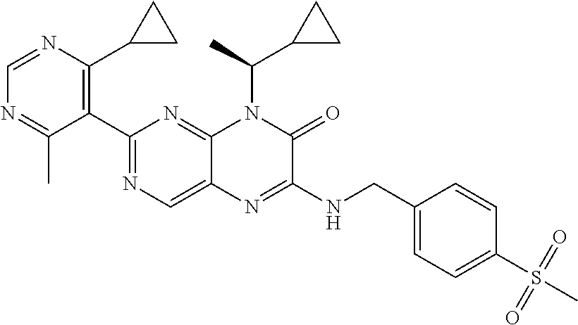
C1(C2=NC=C3C(=N2)N(C(C2CC2)C)C(=O)C(NCC2=CC=C(S(C)(=O)=O)C=C2)=N3)=C(C2CC2)N=CN=C1C
